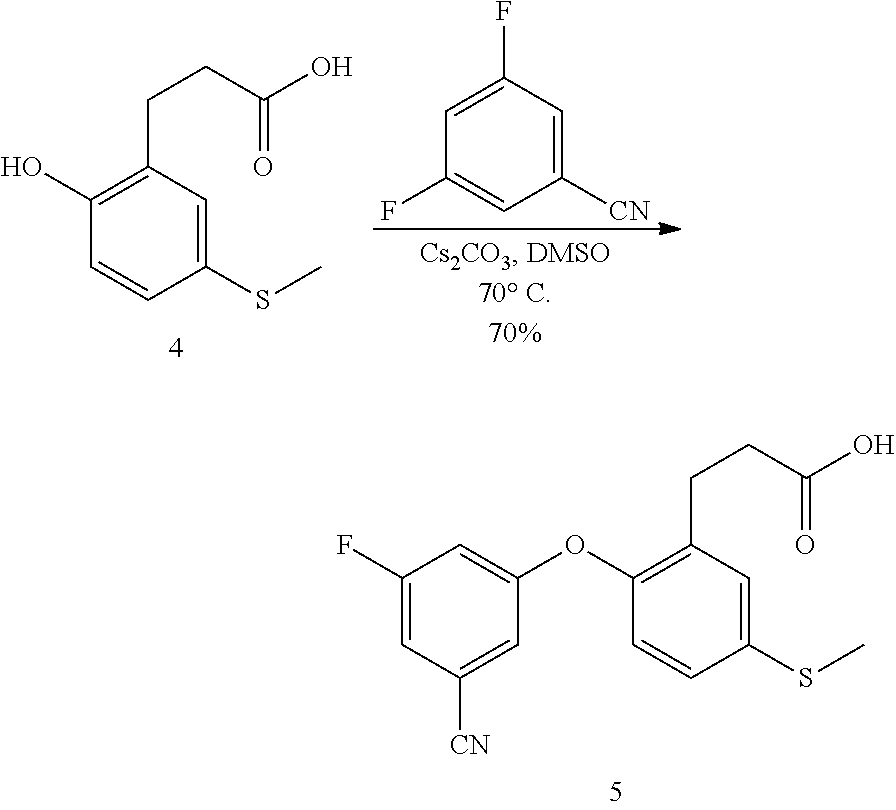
C1(SC)=CC(CCC(O)=O)=C(OC2=CC(F)=CC([CN])=C2)C=C1.C1(SC)=CC(CCC(O)=O)=C(O)C=C1.C1([CN])=CC(F)=CC(F)=C1
